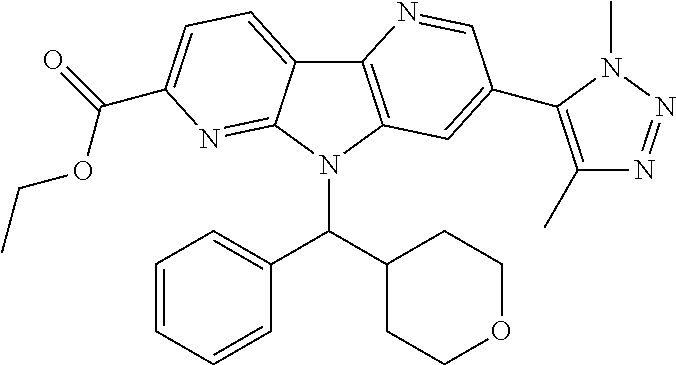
C12=C(N(C(C3CCOCC3)C3=CC=CC=C3)C3=NC(C(=O)OCC)=CC=C13)C=C(C1=C(C)N=NN1C)C=N2
